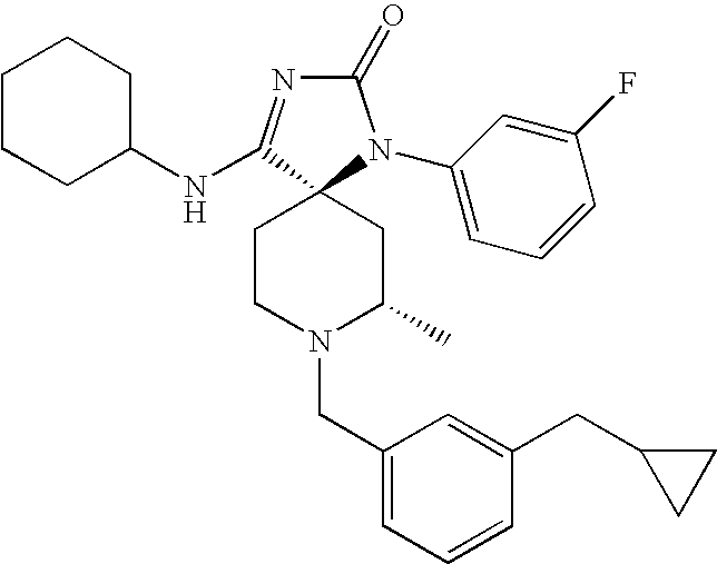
C1CCC(NC2=NC(=O)N(C3=CC=CC(F)=C3)C23CCN(CC2=CC=CC(CC4CC4)=C2)C(C)C3)CC1
